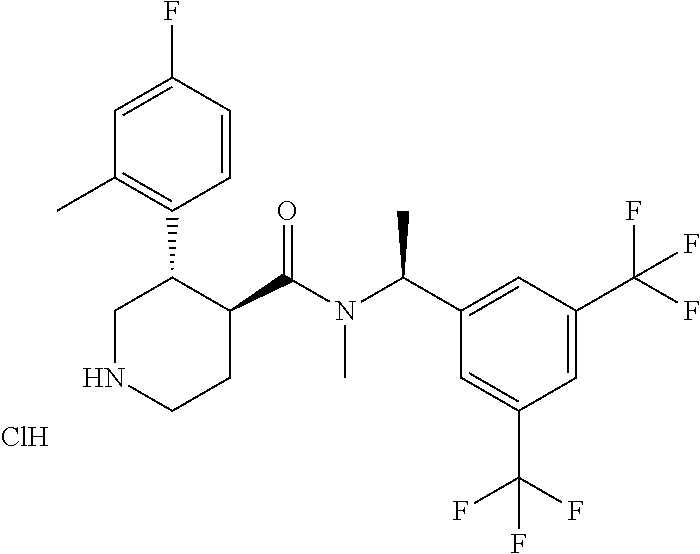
N1CCC(C(N(C(C2=CC(C(F)(F)F)=CC(C(F)(F)F)=C2)C)C)=O)C(C2=C(C)C=C(F)C=C2)C1.Cl
